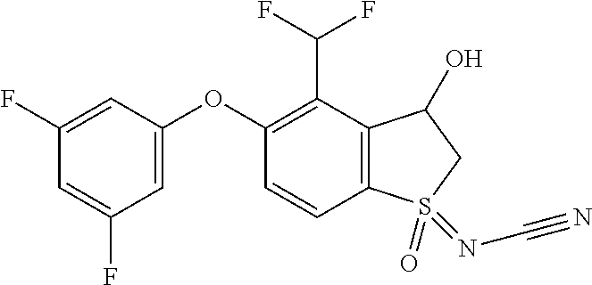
C1(F)=CC(OC2=C(C(F)F)C3=C(C=C2)S(=O)(=NC#N)CC3O)=CC(F)=C1
